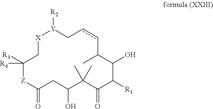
[X]1CC([R3])([R4])[Z]C(=O)CC(O)C(C)(C)C(=O)C([R1])C(O)C(C)ccC[Y]1[R2]
